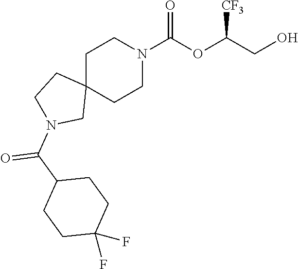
C1C2(CCN(C(OC(CO)[CF3])=O)C1)CCN(C(=O)C1CCC(F)(F)CC1)C2
